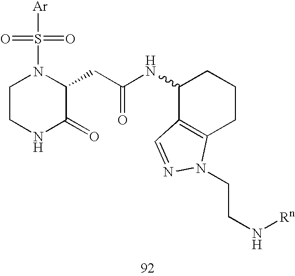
C1(NC(=O)CC2N(S([Ar])(=O)=O)CCNC2=O)C2=C(CCC1)N(CCN[Rn])N=C2
